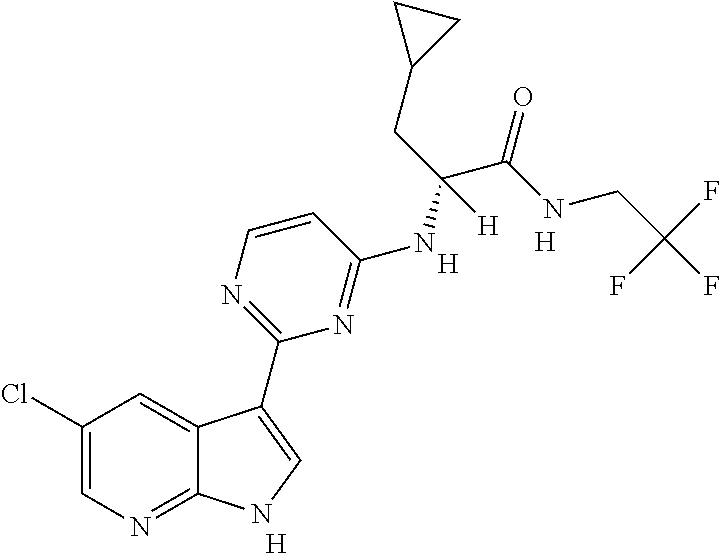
[H].C1=CN=C(C2=CNC3=NC=C(Cl)C=C32)N=C1NC(C(NCC(F)(F)F)=O)(CC1CC1)[H].[H].[H]
